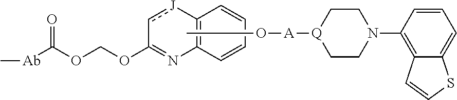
CO[A][Q]1CCN(C2=C3C(=CC=C2)SC=C3)CC1.C1=CC=CC2=C1N=C(OCOC(=O)[Ab]C)c[J]2
